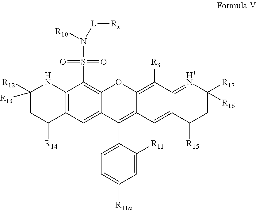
C12=C(C=C3C(=C1S(N([R10])[L][Rx])(=O)=O)OC1=C([R3])C4=[H+N]C([R17])([R16])CC([R15])C4=CC1=C3C1=CC=C([R11a])C=C1[R11])C([R14])CC([R12])([R13])N2
